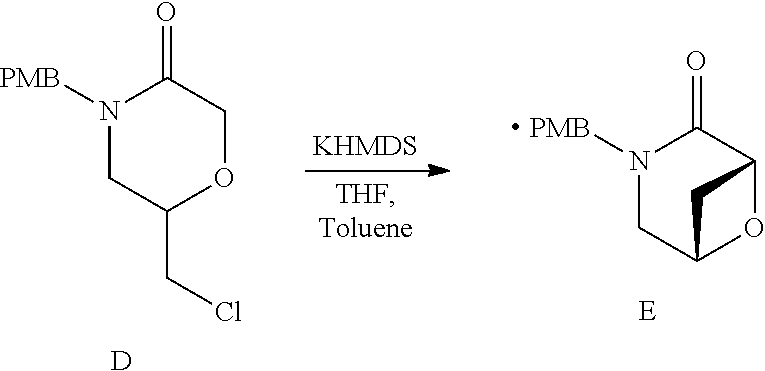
N1([PMB])CC(CCl)OCC1=O.[D].N1([PMB])CC2OC(C1=O)C2
